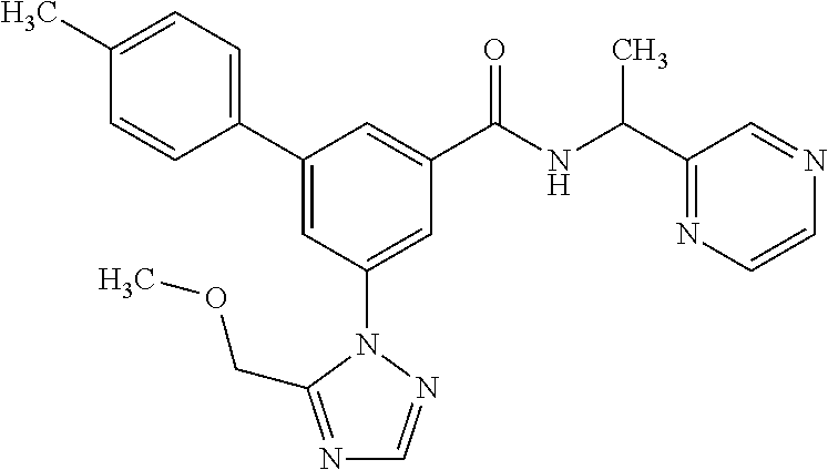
C1(C2=CC(N3N=CN=C3COC)=CC(C(NC(C3=NC=CN=C3)C)=O)=C2)=CC=C(C)C=C1
